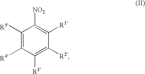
C1([R5])=C([R4])C([R3])=C([R2])C([R1])=C1[NO2]
